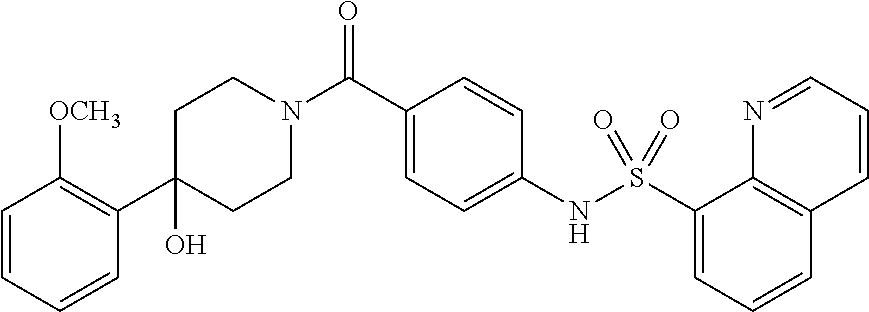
C1(C2=C([OCH3])C=CC=C2)(O)CCN(C(C2=CC=C(NS(C3=CC=CC4=C3N=CC=C4)(=O)=O)C=C2)=O)CC1
